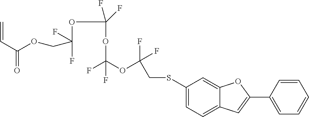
C1(SCC(F)(F)OC(OC(OC(COC(C=C)=O)(F)F)(F)F)(F)F)=CC=C2C(=C1)OC(C1=CC=CC=C1)=C2
